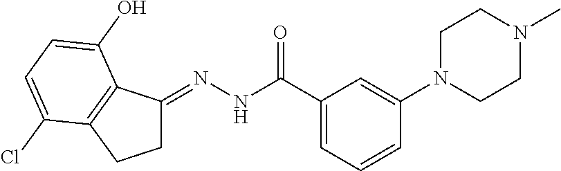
C1C(=NNC(C2=CC=CC(N3CCN(C)CC3)=C2)=O)C2=C(C1)C(Cl)=CC=C2O
